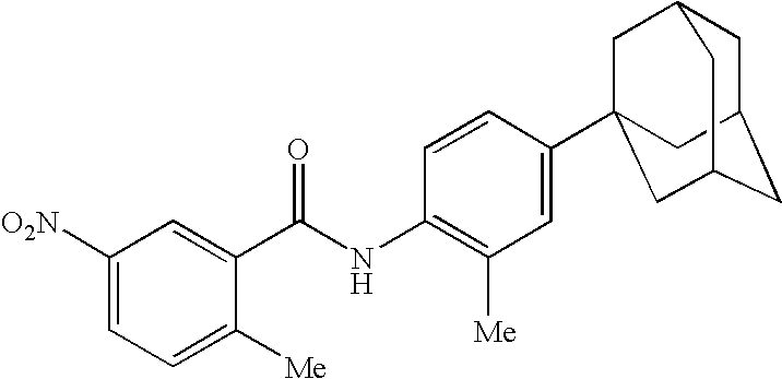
C1([O2N])=CC=C([Me])C(C(NC2=C([Me])C=C(C34CC5CC(CC(C3)C5)C4)C=C2)=O)=C1
